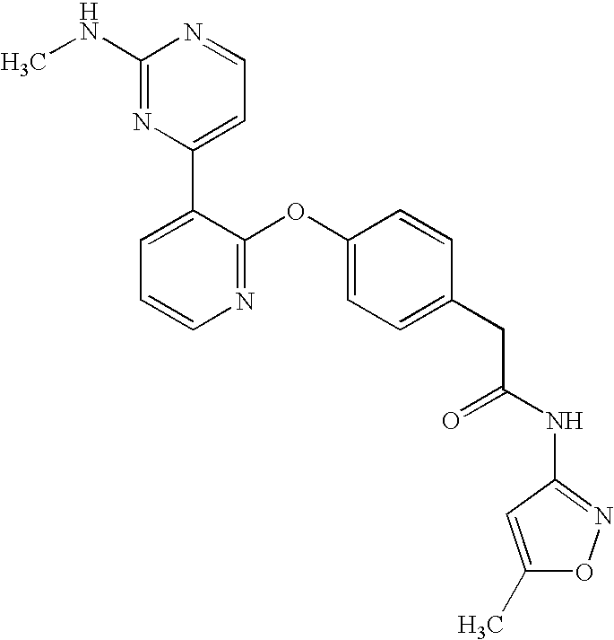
N1=C(OC2=CC=C(CC(NC3=NOC(C)=C3)=O)C=C2)C(C2=CC=NC(NC)=N2)=CC=C1
